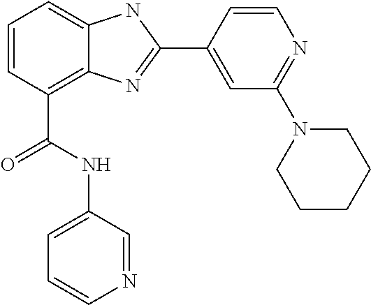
C1=CC(C(NC2=CC=CN=C2)=O)=C2C(=C1)NC(C1=CC(N3CCCCC3)=NC=C1)=N2
